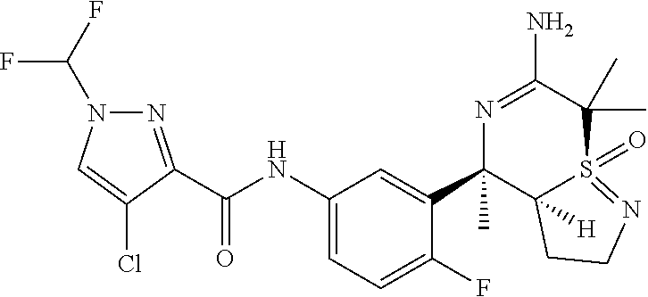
C(NC1=CC=C(F)C(C2(C)C3([H])S(=O)(=NCC3)C(C)(C)C(N)=N2)=C1)(=O)C1=NN(C(F)F)C=C1Cl
